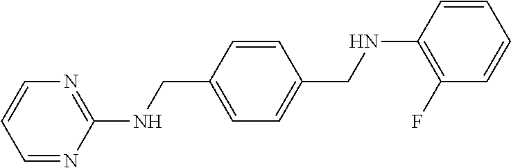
C1=C(CNC2=NC=CC=N2)C=CC(CNC2=C(F)C=CC=C2)=C1
